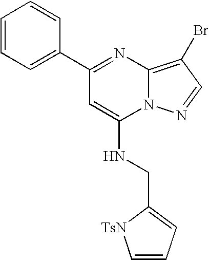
C1(C2=CC=CC=C2)=NC2=C(Br)C=NN2C(NCC2=CC=C[TsN]2)=C1
